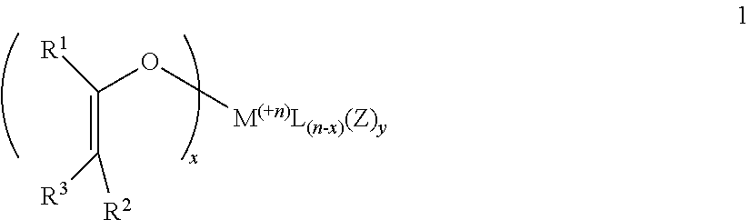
C(=C([R3])[R2])([R1])O[M(+n)L(n-x)(Z)y]
